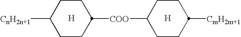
[COO](C1CCC([CnH2n+1])CC1)C1CCC([CmH2m+1])CC1.[H].[H]
